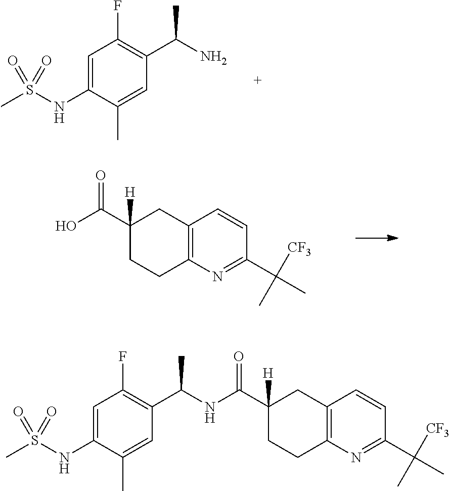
C1=C(NS(C)(=O)=O)C(C)=CC(C(N)C)=C1F.C12=C(N=C(C([CF3])(C)C)C=C1)CCC(C(O)=O)([H])C2.C12=C(N=C(C([CF3])(C)C)C=C1)CCC(C(NC(C1=C(F)C=C(NS(C)(=O)=O)C(C)=C1)C)=O)([H])C2
